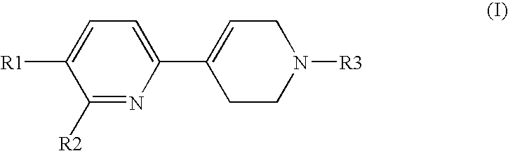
C1([R2])=NC(C2=CCN([R3])CC2)=CC=C1[R1]
